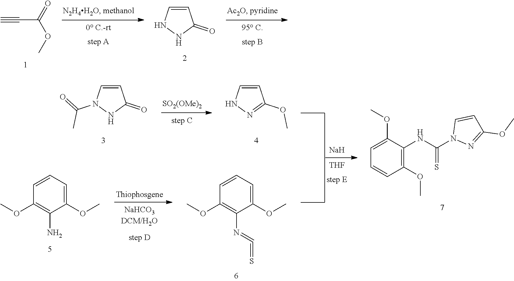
C#CC(OC)=O.C1=CNNC1=O.[SO2(OMe)2].C1=CN(C(=O)C)NC1=O.C1=CNN=C1OC.C1(OC)=CC=CC(OC)=C1N=C=S.C1(OC)=CC=CC(OC)=C1N.C1(OC)=C(NC(=S)N2N=C(OC)C=C2)C(OC)=CC=C1.[Na].[THF]
